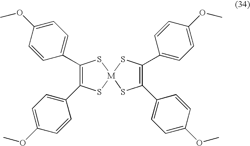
C1(OC)=CC=C(C2=C(C3=CC=C(OC)C=C3)S[M]3(S2)SC(C2=CC=C(OC)C=C2)=C(C2=CC=C(OC)C=C2)S3)C=C1
